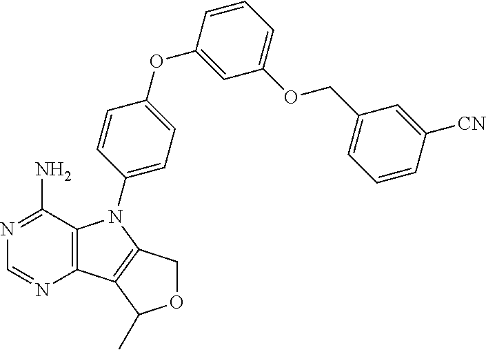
C12=C(C(N)=NC=N1)N(C1=CC=C(OC3=CC(OCC4=CC=CC([CN])=C4)=CC=C3)C=C1)C1=C2C(C)OC1
